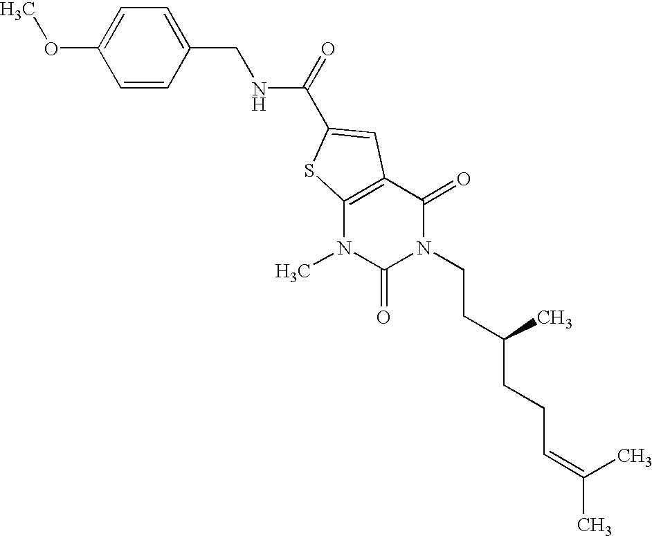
C1=CC(CNC(=O)C2=CC3=C(N(C)C(=O)N(CCC(CCC=C(C)C)C)C3=O)S2)=CC=C1OC
